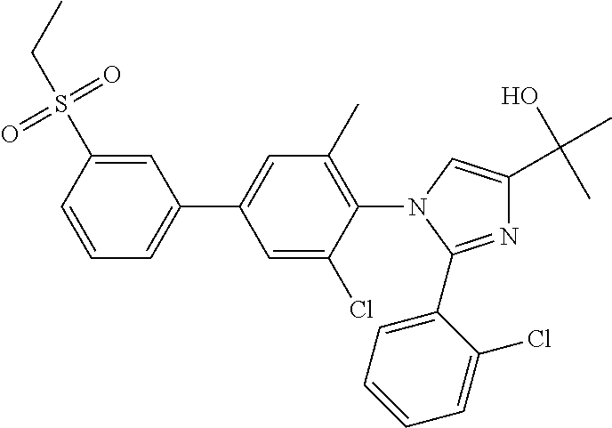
C1(S(CC)(=O)=O)=CC(C2=CC(C)=C(N3C=C(C(O)(C)C)N=C3C3=CC=CC=C3Cl)C(Cl)=C2)=CC=C1
